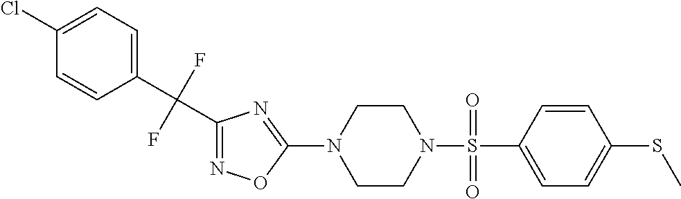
N1=C(C(C2=CC=C(Cl)C=C2)(F)F)N=C(N2CCN(S(=O)(C3=CC=C(SC)C=C3)=O)CC2)O1
